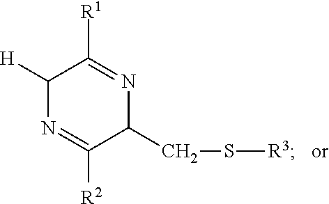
C1([H])N=C([R2])C(CS[R3])N=C1[R1]
